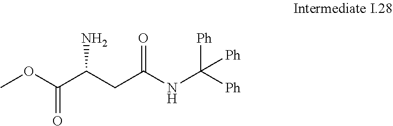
COC(C(CC(NC([Ph])([Ph])[Ph])=O)N)=O
